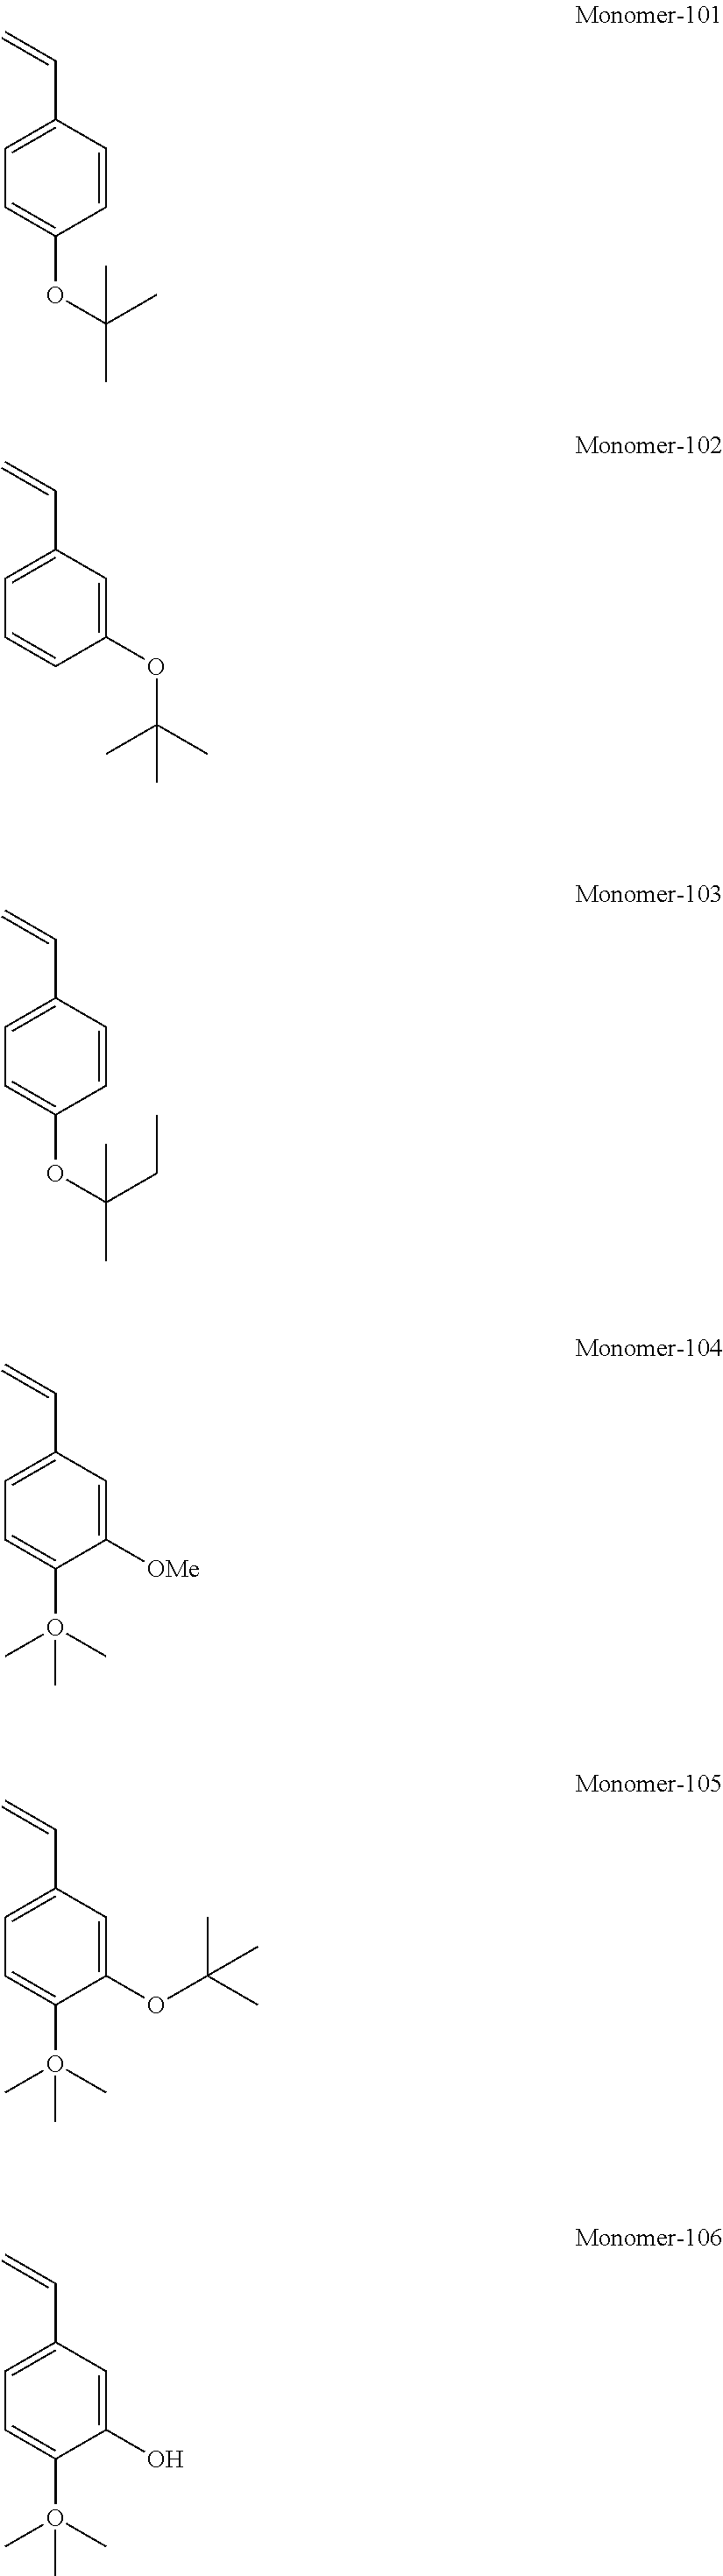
C1=C(C=C)C=CC(OC(C)(C)C)=C1.C1=C(C=C)C=C(OC(C)(C)C)C=C1.C1=C(C=C)C=CC(OC(CC)(C)C)=C1.C1=C(C=C)C=C([OMe])C(O(C)(C)C)=C1.C1=C(C=C)C=C(OC(C)(C)C)C(O(C)(C)C)=C1.C1=C(C=C)C=C(O)C(O(C)(C)C)=C1
